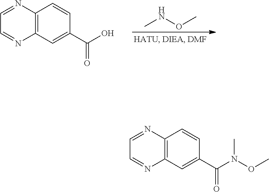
CNOC.C12=C(C=C(C(O)=O)C=C1)N=CC=N2.C12=C(C=C(C(N(OC)C)=O)C=C1)N=CC=N2
